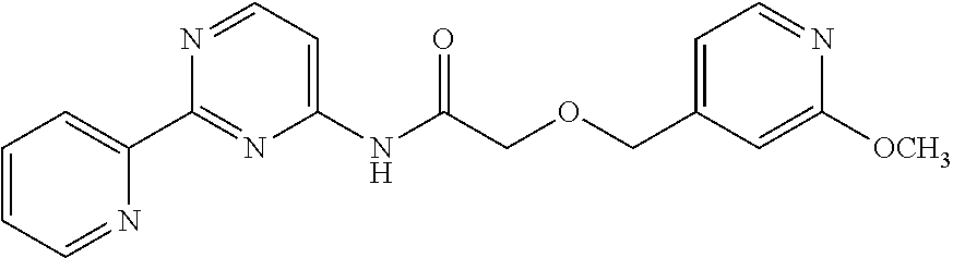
C1=CC=NC(C2=NC(NC(COCC3=CC=NC([OCH3])=C3)=O)=CC=N2)=C1
